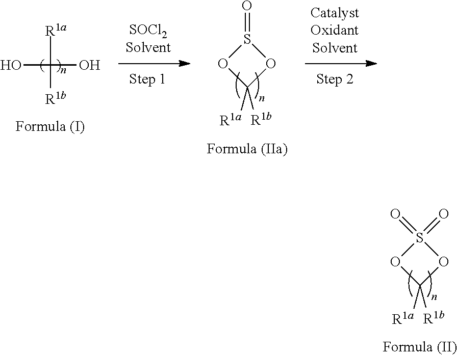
O1C([R1b])([R1a])OS1(=O)=O.OC(O)([R1a])[R1b].O1C([R1b])([R1a])OS1=O
